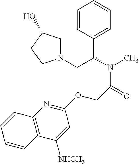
C1=CC(C(N(C)C(=O)COC2=NC3=C(C([NHCH3])=C2)C=CC=C3)CN2CC(O)CC2)=CC=C1
